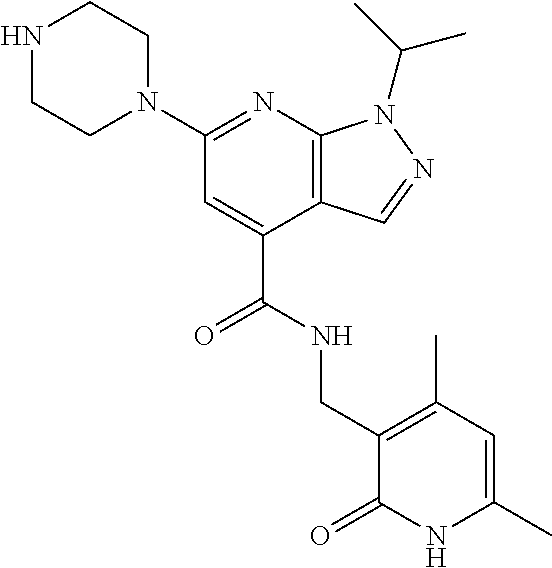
C1NCCN(C2=NC3=C(C(C(=O)NCC4=C(C)C=C(C)NC4=O)=C2)C=NN3C(C)C)C1
